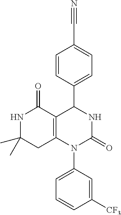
C1=CC(C2C3=C(CC(C)(C)NC3=O)N(C3=CC=CC([CF3])=C3)C(=O)N2)=CC=C1C#N
